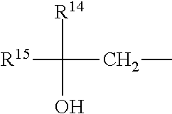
[R14]C([R15])(CC)O
